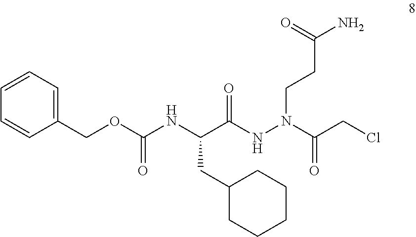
C(C(NN(CCC(N)=O)C(CCl)=O)=O)(NC(OCC1=CC=CC=C1)=O)CC1CCCCC1
